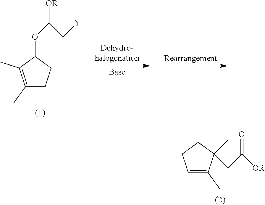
C1=C(C)C(CC([OR])=O)(C)CC1.C1(C)=C(C)C(OC(C[Y])[OR])CC1
